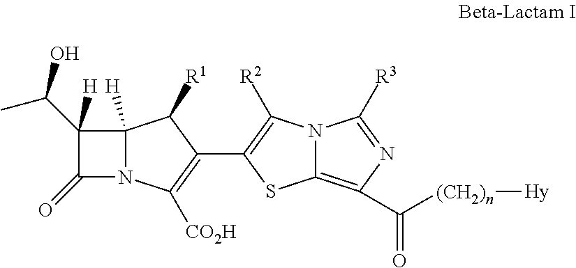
C1(C(O)C)([H])C(=O)N2C1([H])C([R1])C(C1=C([R2])N3C(=C(C([(CH2)n][Hy])=O)N=C3[R3])S1)=C2[CO2H]
